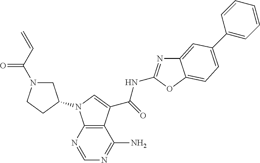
C12=C(N=CN=C1N)N(C1CN(C(C=C)=O)CC1)C=C2C(=O)NC1=NC2=CC(C3=CC=CC=C3)=CC=C2O1
